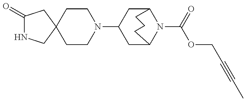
C1(=O)NCC2(C1)CCN(C1CC3N(C(=O)OCC#CC)C(C1)CCC3)CC2
